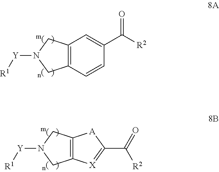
C12=C(C=CC(C([R2])=O)=C1)CN([Y][R1])C2.C12=C(CN([Y][R1])C1)[X]=C(C(=O)[R2])[A]2
